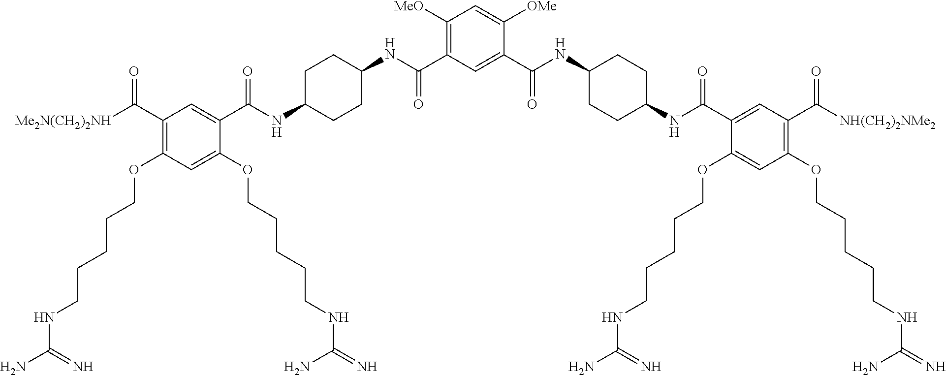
C1(C(NC2CCC(NC(C3=CC(C([NH(CH2)2NMe2])=O)=C(OCCCCCNC(=N)N)C=C3OCCCCCNC(N)=N)=O)CC2)=O)=CC(C(NC2CCC(NC(C3=CC(C([Me2N(CH2)2NH])=O)=C(OCCCCCNC(N)=N)C=C3OCCCCCNC(=N)N)=O)CC2)=O)=C([MeO])C=C1[OMe]
